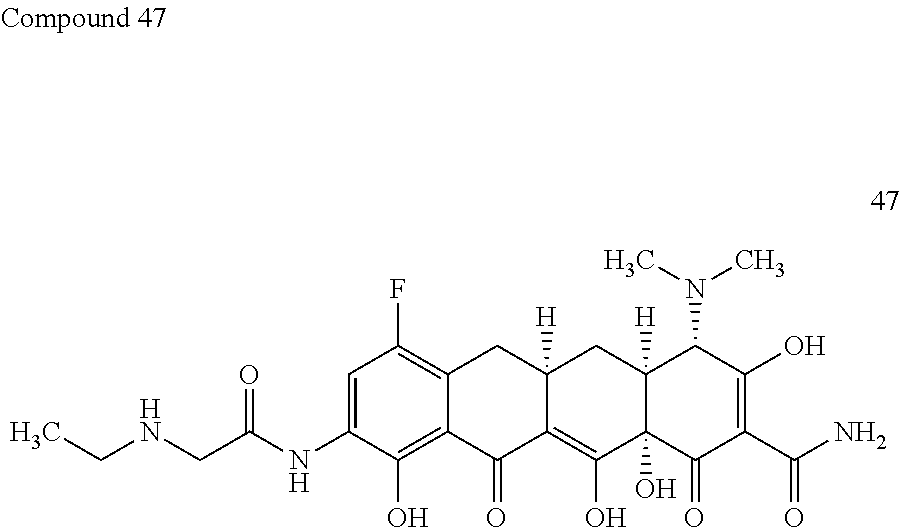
C1=C(NC(CNCC)=O)C(O)=C2C(=C1F)CC1([H])C(=C(O)C3(O)C([H])(C1)C(N(C)C)C(O)=C(C(N)=O)C3=O)C2=O
